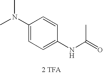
N(C(=O)C)C1=CC=C(N(C)C)C=C1.[2 TFA]
